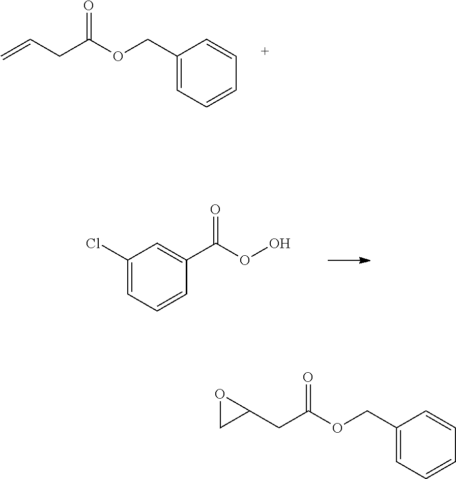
C(C(OCC1=CC=CC=C1)=O)C=C.C1(Cl)=CC=CC(C(OO)=O)=C1.C1(COC(CC2OC2)=O)=CC=CC=C1
